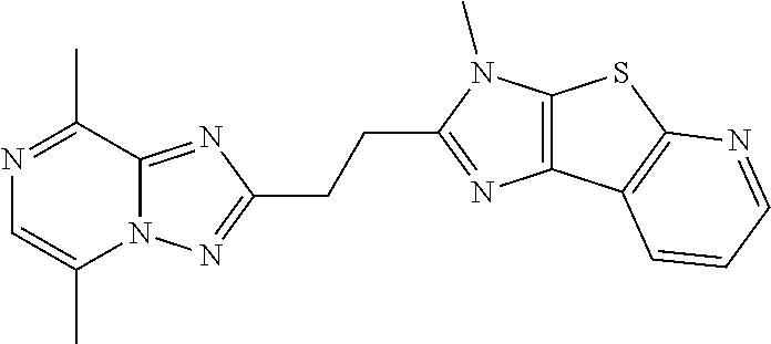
N1=C(C)C2=NC(CCC3=NC4=C(N3C)SC3=C4C=CC=N3)=NN2C(C)=C1
